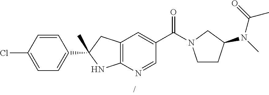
C(C1=CC2=C(N=C1)NC(C)(C1=CC=C(Cl)C=C1)C2)(=O)N1CCC(N(C(C)=O)C)C1
